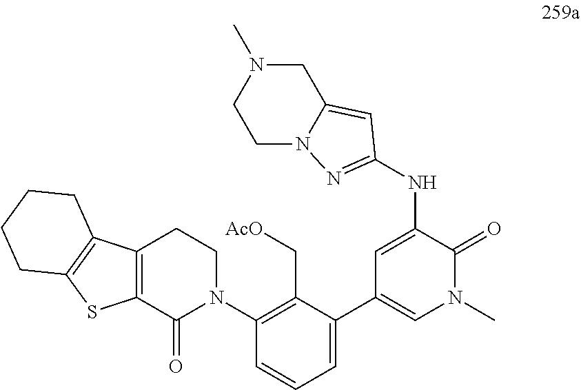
C1(C2=CN(C)C(=O)C(NC3=NN4CCN(C)CC4=C3)=C2)=CC=CC(N2CCC3=C(C2=O)SC2=C3CCCC2)=C1C[AcO]
